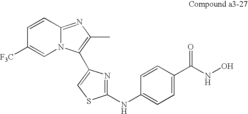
C1([F3C])=CN2C(=NC(C)=C2C2=CSC(NC3=CC=C(C(NO)=O)C=C3)=N2)C=C1
